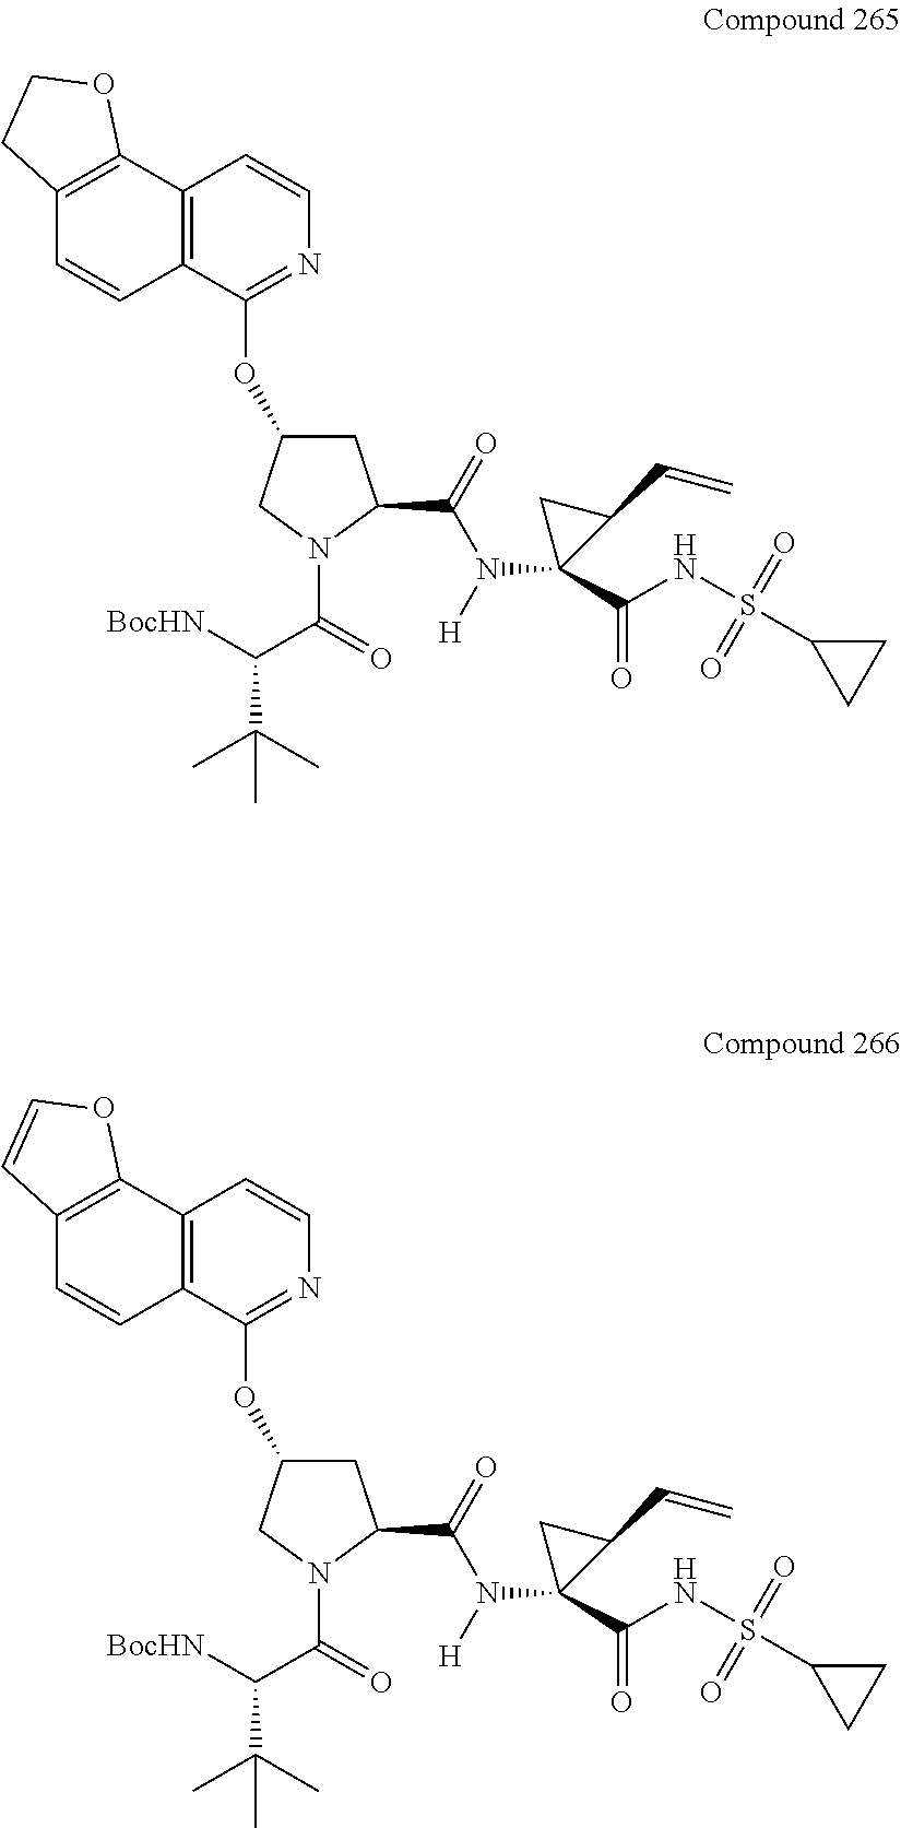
C12=C(C3=C(C=C1)C(OC1CC(C(N(C4(C(=O)NS(=O)(=O)C5CC5)C(C=C)C4)[H])=O)N(C(C(C(C)(C)C)[BocHN])=O)C1)=NC=C3)OCC2.C12=C(C3=C(C=C1)C(OC1CC(C(N(C4(C(=O)NS(=O)(=O)C5CC5)C(C=C)C4)[H])=O)N(C(C(C(C)(C)C)[BocHN])=O)C1)=NC=C3)OC=C2
